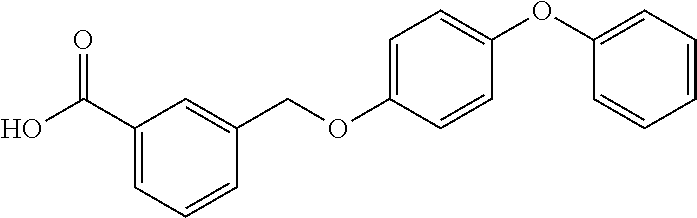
OC(C1=CC=CC(COC2=CC=C(OC3=CC=CC=C3)C=C2)=C1)=O
